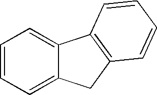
C1=CC=C2C(=C1)C1=C(C2)C=CC=C1
